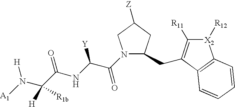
N1(C(=O)C([Y])NC(=O)C(N([A1])[H])([H])[R1b])C(CC2=C([R11])[X2]([R12])C3=C2C=CC=C3)CC([Z])C1
